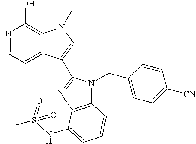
N1=CC=C2C(=C1O)N(C)C=C2C1=NC2=C(N1CC1=CC=C([CN])C=C1)C=CC=C2NS(CC)(=O)=O
